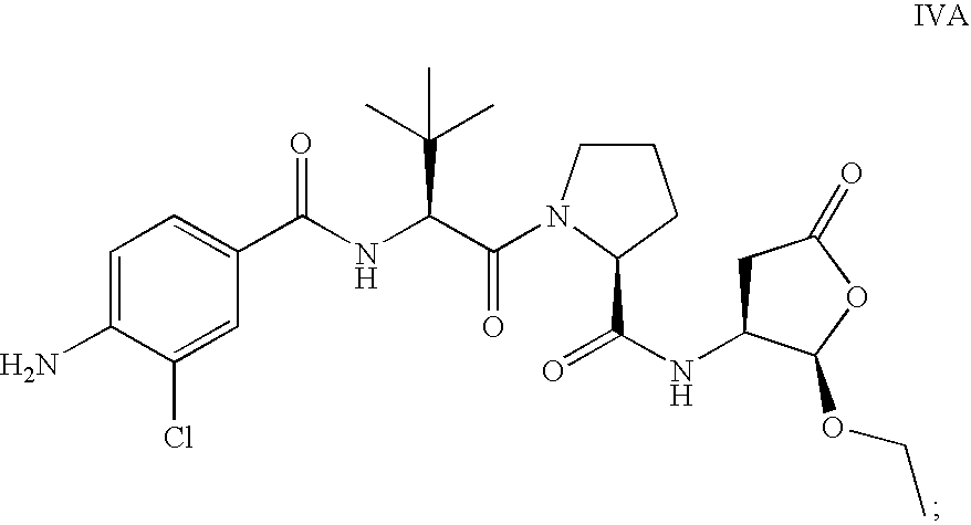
C1CN(C(C(NC(C2=CC=C(N)C(Cl)=C2)=O)C(C)(C)C)=O)C(C(NC2CC(=O)OC2OCC)=O)C1
